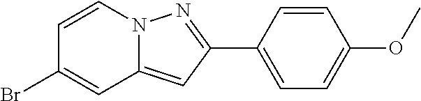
C1=CN2C(=CC(C3=CC=C(OC)C=C3)=N2)C=C1Br
